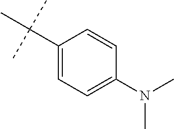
C1(C(C)(C)C)=CC=C(N(C)C)C=C1
